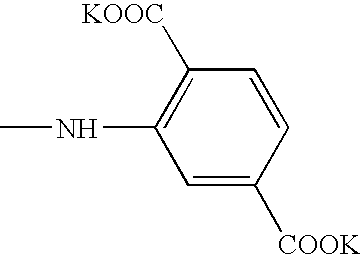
C1=C([COOK])C=CC([KOOC])=C1NC
